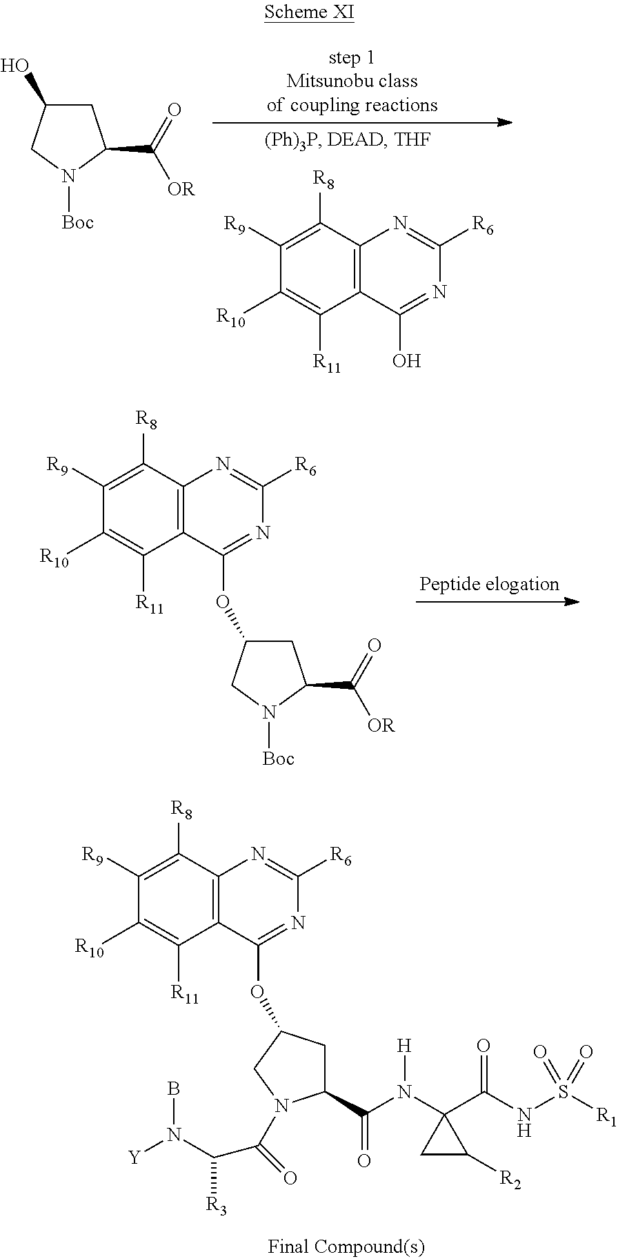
C12=C(C([R8])=C([R9])C([R10])=C1[R11])N=C([R6])N=C2O.C1C(O)CN([Boc])C1C([OR])=O.C12=C(C([R8])=C([R9])C([R10])=C1[R11])N=C([R6])N=C2OC1CC(C([OR])=O)N([Boc])C1.C12=C(C([R8])=C([R9])C([R10])=C1[R11])N=C([R6])N=C2OC1CC(C(N(C2(C(NS([R1])(=O)=O)=O)CC2[R2])[H])=O)N(C(C(N([Y])B)[R3])=O)C1
